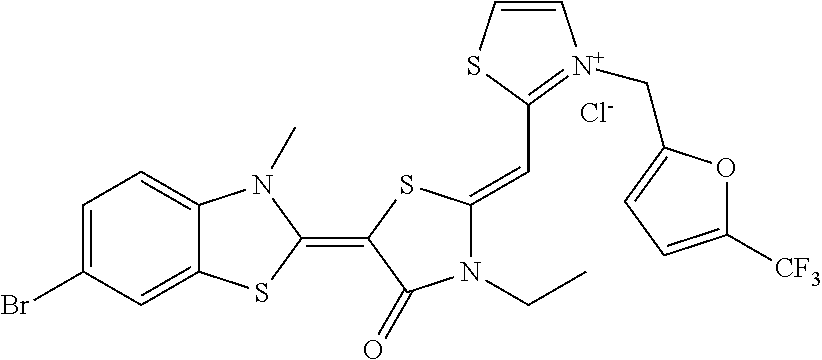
C1=C(Br)C=C2C(=C1)N(C)C(=C1C(=O)N(CC)C(=CC3=[N+](CC4=CC=C([CF3])O4)C=CS3)S1)S2.[Cl-]
